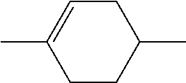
C1(C)=CCC(C)CC1
